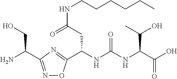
C(N)(CO)C1=NOC(C(NC(NC(C(O)=O)C(O)C)=O)CC(NCCCCCC)=O)=N1
